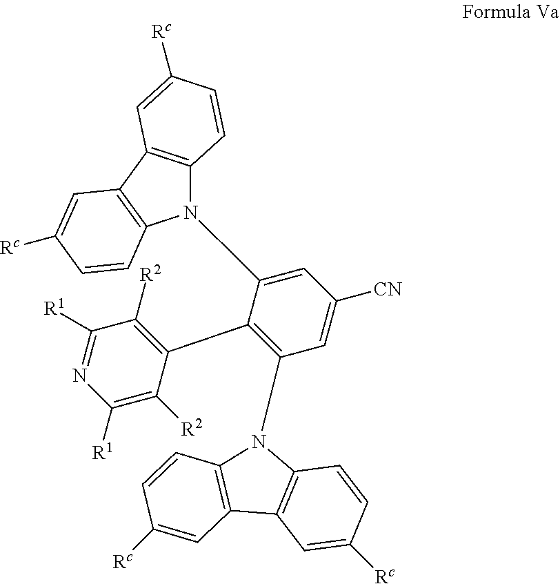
N1(C2=CC([CN])=CC(N3C4=C(C=C([Rc])C=C4)C4=C3C=CC([Rc])=C4)=C2C2=C([R2])C([R1])=NC([R1])=C2[R2])C2=C(C3=C1C=CC([Rc])=C3)C=C([Rc])C=C2
